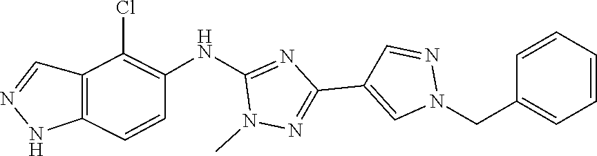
N1=CC2=C(N1)C=CC(NC1=NC(C3=CN(CC4=CC=CC=C4)N=C3)=NN1C)=C2Cl
